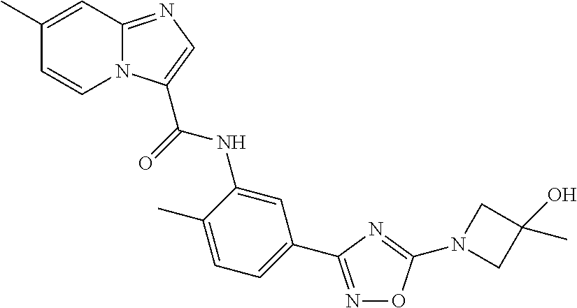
C1(C)=CC2=NC=C(C(=O)NC3=CC(C4=NOC(N5CC(C)(O)C5)=N4)=CC=C3C)N2C=C1
